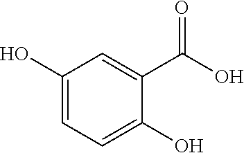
C1(O)=CC=C(O)C(C(O)=O)=C1
